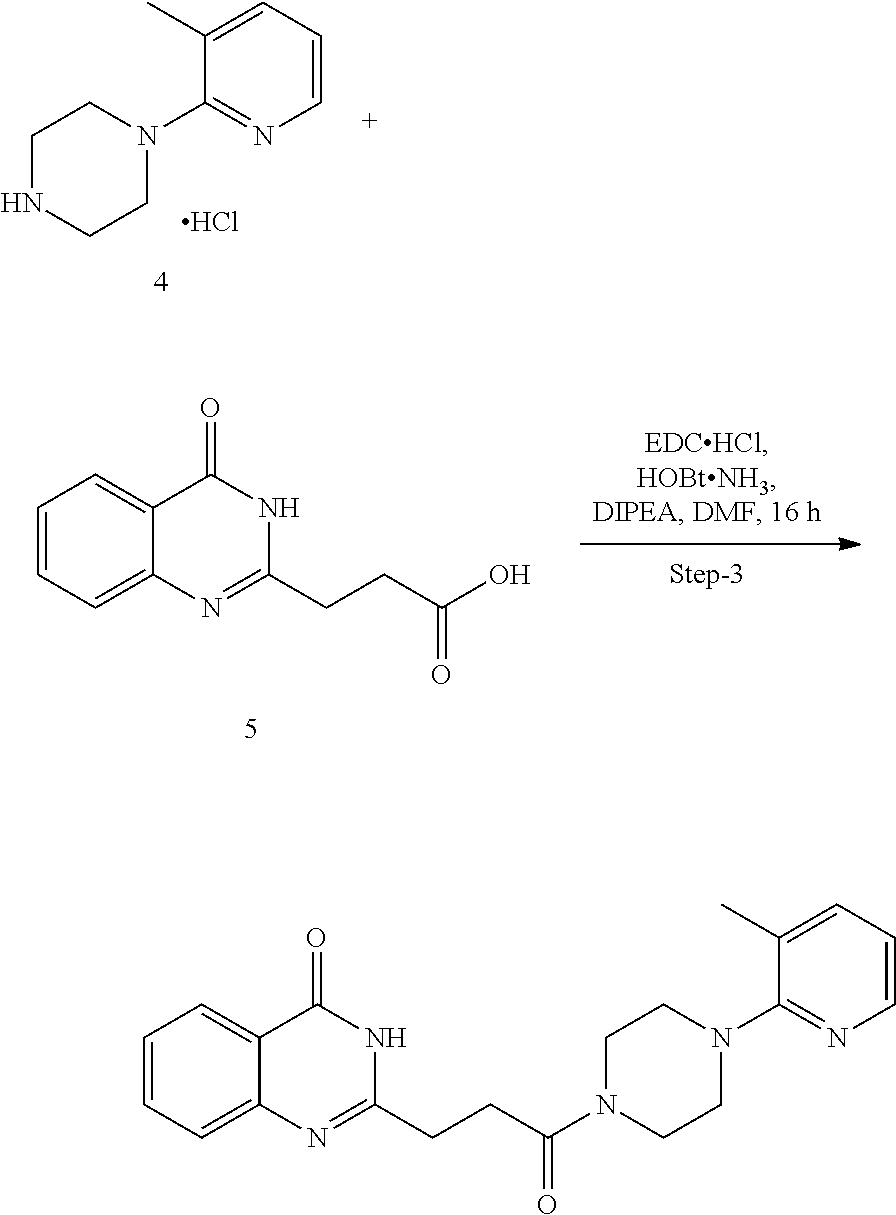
C1(N2CCNCC2)=NC=CC=C1C.Cl.C1=CC=C2C(=C1)C(=O)NC(CCC(O)=O)=N2.C1CN(C2=NC=CC=C2C)CCN1C(CCC1=NC2=CC=CC=C2C(=O)N1)=O
